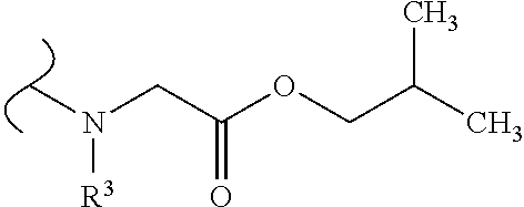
C(C(OCC(C)C)=O)N(C)[R3]
